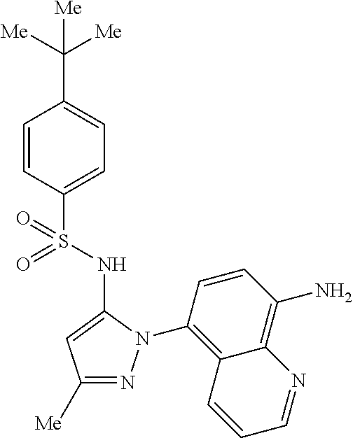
C1=CC(S(=O)(NC2=CC([Me])=NN2C2=C3C(=C(N)C=C2)N=CC=C3)=O)=CC=C1C([Me])([Me])[Me]
